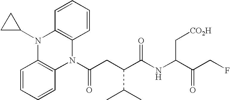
N1(C(=O)CC(C(C)C)C(NC(C[CO2H])C(CF)=O)=O)C2=C(N(C3CC3)C3=C1C=CC=C3)C=CC=C2
